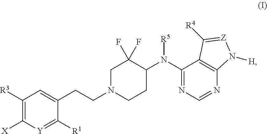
C1([R3])=C([X])[Y]=C([R1])C(CCN2CCC(N([R5])C3=NC=NC4=C3C([R4])=[Z]N4[H])C(F)(F)C2)=C1
